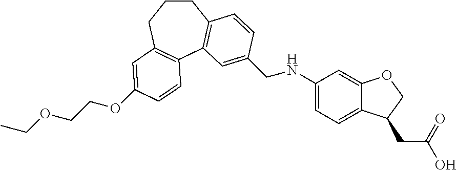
O(CCOCC)C1=CC2=C(C3=C(CCC2)C=CC(CNC2=CC=C4C(=C2)OCC4CC(O)=O)=C3)C=C1
